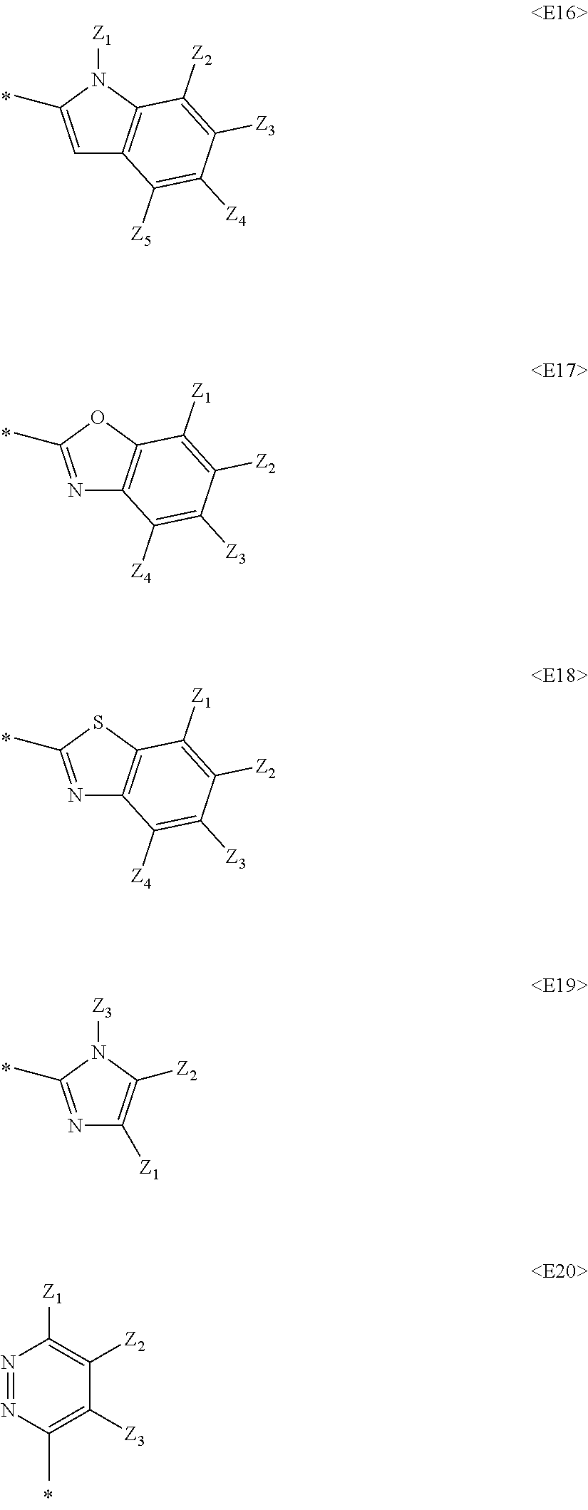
C1=C(C)N([Z1])C2=C1C([Z5])=C([Z4])C([Z3])=C2[Z2].N1=C(C)OC2=C1C([Z4])=C([Z3])C([Z2])=C2[Z1].N1=C(C)SC2=C1C([Z4])=C([Z3])C([Z2])=C2[Z1].N1=C(C)N([Z3])C([Z2])=C1[Z1].N1=NC(C)=C([Z3])C([Z2])=C1[Z1]
